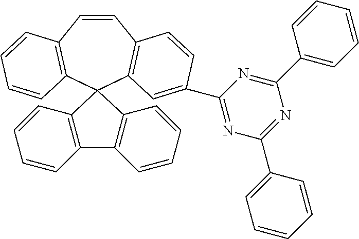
C12=C(C=CC=C1)C1(C3=C2C=CC=C3)C2=C(C=CC3=C1C=C(C1=NC(C4=CC=CC=C4)=NC(C4=CC=CC=C4)=N1)C=C3)C=CC=C2
